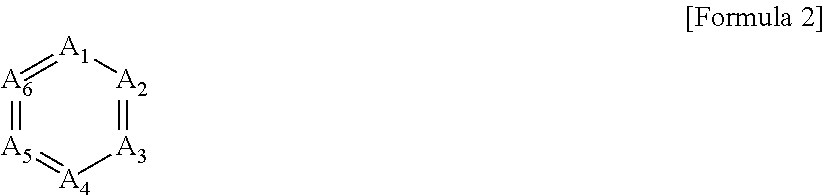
[A1]1=[A6]=[A5]=[A4][A3]=[A2]1
